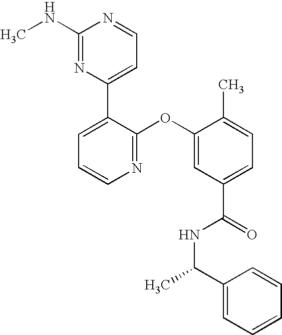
N1=C(OC2=CC(C(=O)NC(C)C3=CC=CC=C3)=CC=C2C)C(C2=CC=NC(NC)=N2)=CC=C1
